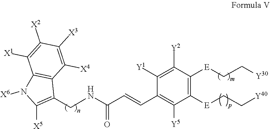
C1([E]CC[Y40])=C([E]CC[Y30])C([Y2])=C([Y1])C(C=CC(=O)NCC2=C([X5])N([X6])C3=C2C([X4])=C([X3])C([X2])=C3[X1])=C1[Y5]
